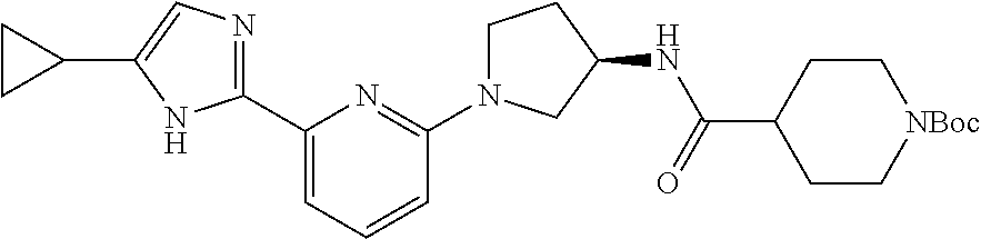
C1(C2=NC=C(C3CC3)N2)=CC=CC(N2CCC(NC(C3CC[NBoc]CC3)=O)C2)=N1
